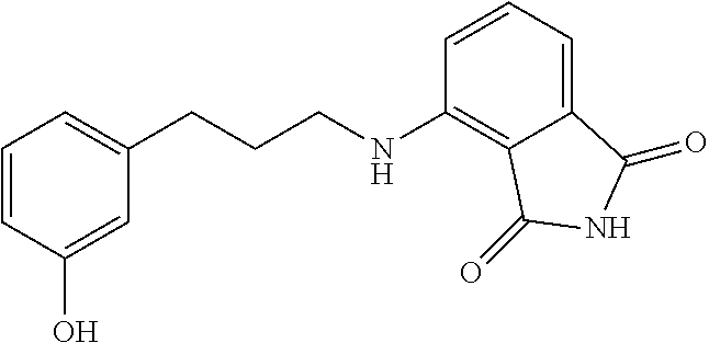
C1(CCCNC2=C3C(=CC=C2)C(=O)NC3=O)=CC=CC(O)=C1
